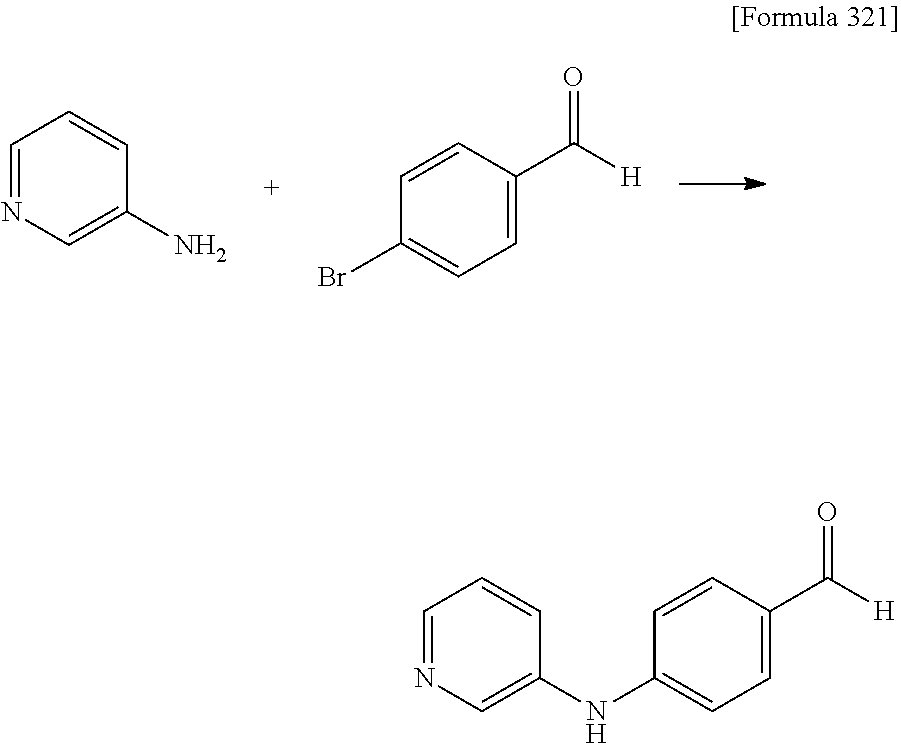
C1=NC=C(N)C=C1.C1=C(C([H])=O)C=CC(Br)=C1.C1=C(C([H])=O)C=CC(NC2=CN=CC=C2)=C1
